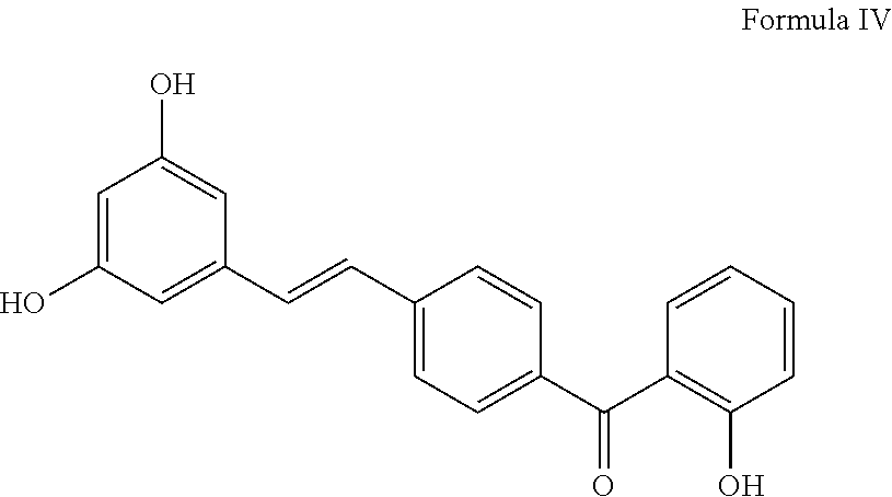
C1=C(O)C=C(C=CC2=CC=C(C(=O)C3=C(O)C=CC=C3)C=C2)C=C1O
